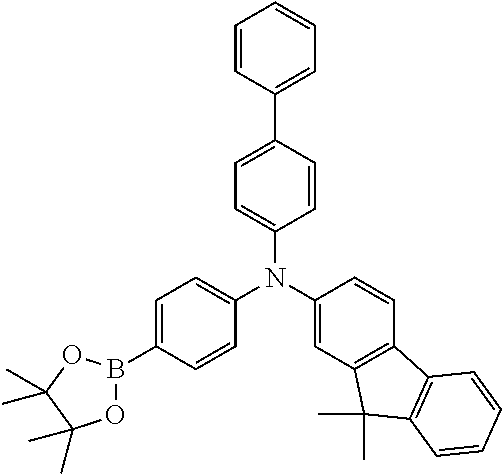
C1(N(C2=CC3=C(C=C2)C2=C(C3(C)C)C=CC=C2)C2=CC=C(B3OC(C)(C)C(C)(C)O3)C=C2)=CC=C(C2=CC=CC=C2)C=C1
